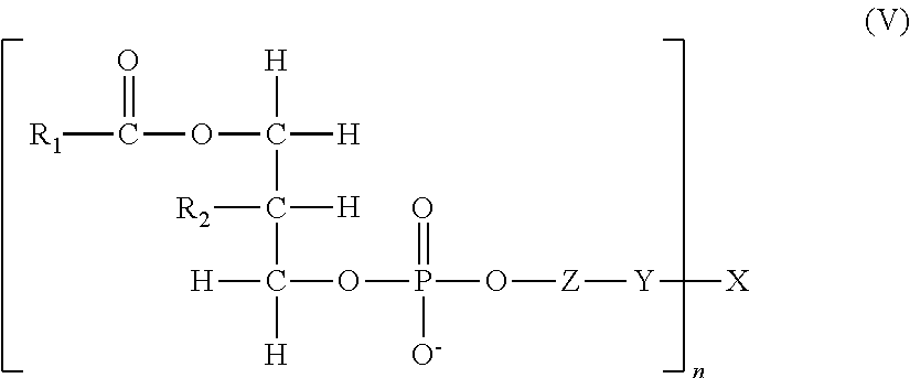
[R1]C(=O)OC([H])([H])C([H])([R2])C([H])([H])OP(=O)([O-])O[Z][Y][X]
